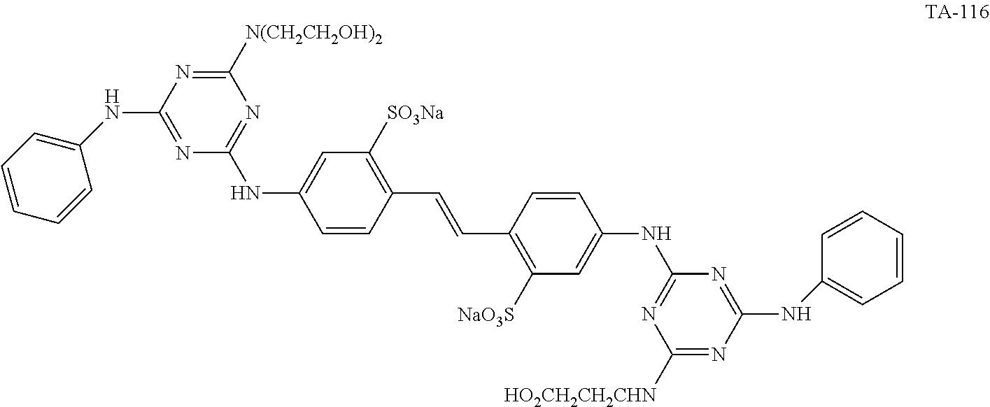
C1([HO2CH2CH2CHN])=NC(NC2=CC=CC=C2)=NC(NC2=CC([NaO3S])=C(C=CC3=C([SO3Na])C=C(NC4=NC([N(CH2CH2OH)2])=NC(NC5=CC=CC=C5)=N4)C=C3)C=C2)=N1
